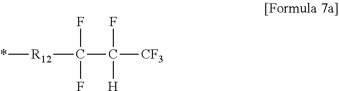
C(C([CF3])(F)[H])(F)(F)[R12]*
